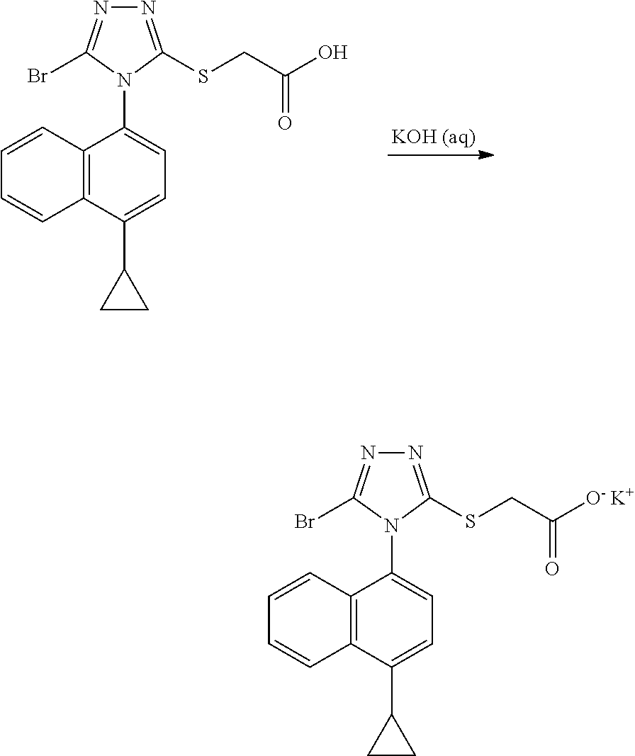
C12=C(C(C3CC3)=CC=C1N1C(SCC(O)=O)=NN=C1Br)C=CC=C2.C12=C(C(C3CC3)=CC=C1N1C(SCC([O- K+])=O)=NN=C1Br)C=CC=C2
